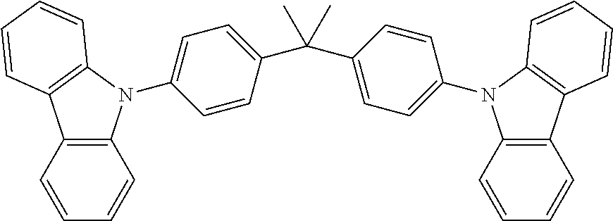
C12=C(C=CC=C1)N(C1=CC=C(C(C3=CC=C(N4C5=C(C=CC=C5)C5=C4C=CC=C5)C=C3)(C)C)C=C1)C1=C2C=CC=C1
